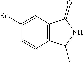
C1=CC(Br)=CC2=C1C(C)NC2=O
